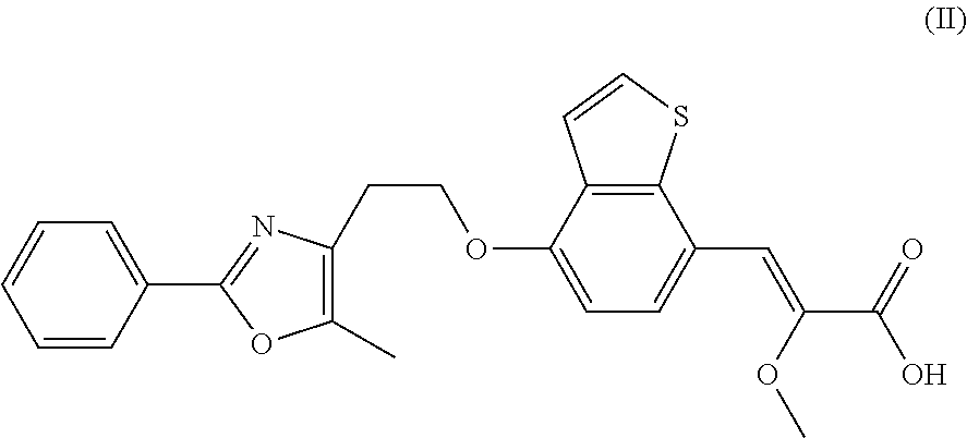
C1=CC(C2=NC(CCOC3=CC=C(C=C(C(O)=O)OC)C4=C3C=CS4)=C(C)O2)=CC=C1
